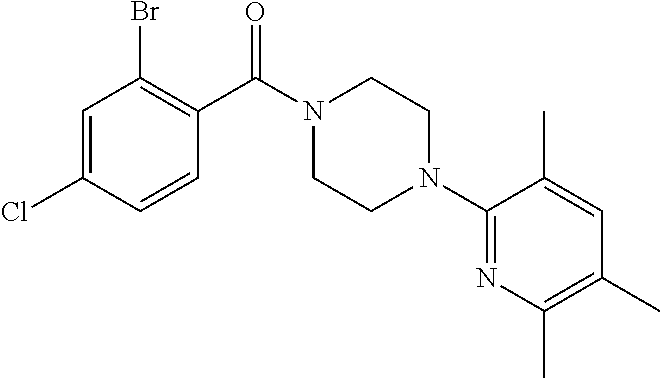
C1=CC(Cl)=CC(Br)=C1C(N1CCN(C2=NC(C)=C(C)C=C2C)CC1)=O
